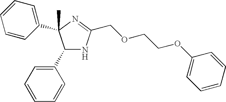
CC1(C2=CC=CC=C2)C(C2=CC=CC=C2)NC(COCCOC2=CC=CC=C2)=N1
